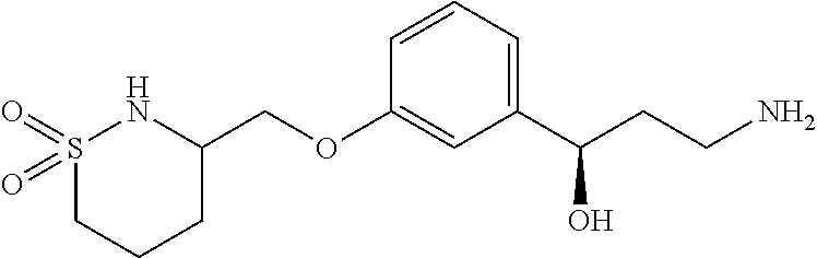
C1=CC(OCC2NS(=O)(=O)CCC2)=CC(C(CCN)O)=C1
